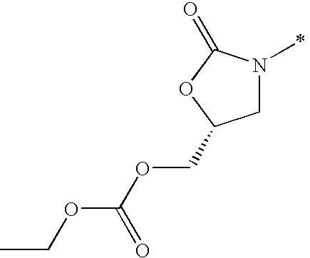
C1N(C)C(=O)OC1COC(OCC)=O
